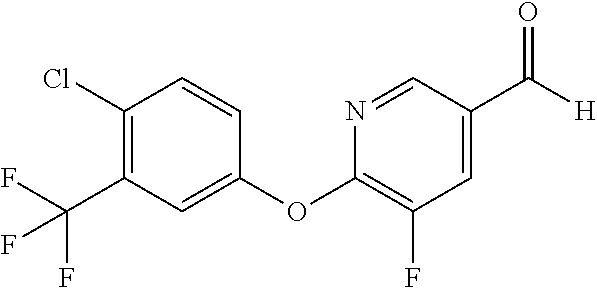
C1(Cl)=C(C(F)(F)F)C=C(OC2=C(F)C=C(C([H])=O)C=N2)C=C1
